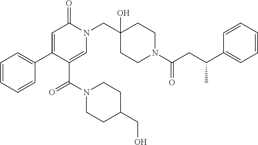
C1(CO)CCN(C(C2=CN(CC3(O)CCN(C(=O)CC(C4=CC=CC=C4)C)CC3)C(=O)C=C2C2=CC=CC=C2)=O)CC1
